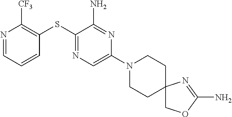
C1([CF3])=C(SC2=NC=C(N3CCC4(CC3)COC(N)=N4)N=C2N)C=CC=N1
